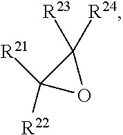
C1([R21])([R22])OC1([R24])[R23]
